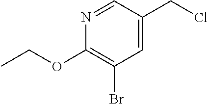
C1(OCC)=C(Br)C=C(CCl)C=N1
